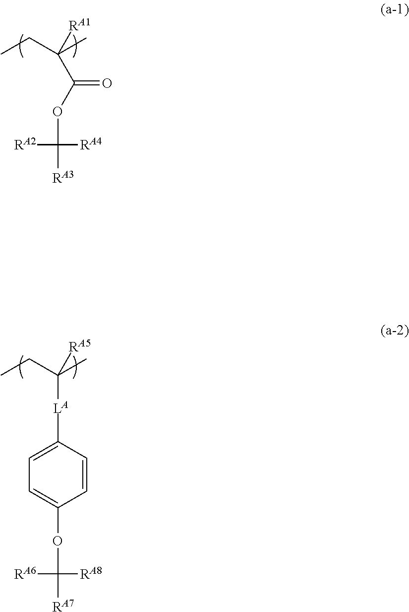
[RA1]C(C(OC([RA3])([RA4])[RA2])=O)(CC)C.[RA5]C([LA]C1=CC=C(OC([RA7])([RA8])[RA6])C=C1)(CC)C
